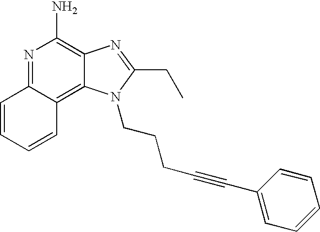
N1=C2C(=C3C(=C1N)N=C(CC)N3CCCC#CC1=CC=CC=C1)C=CC=C2
